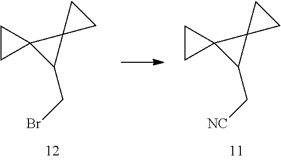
C1(CBr)C2(C13CC3)CC2.C1(C[NC])C2(C13CC3)CC2
